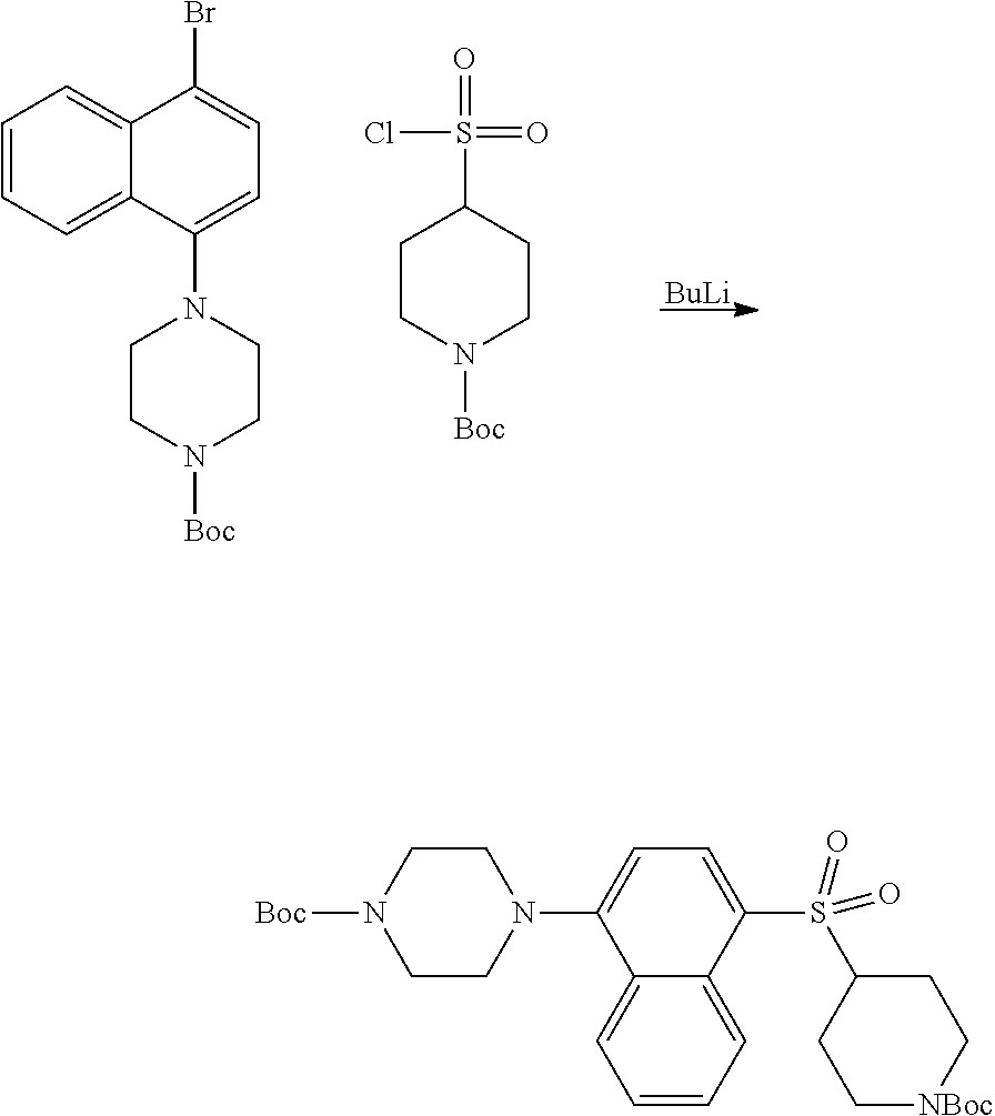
C1=CC=C2C(=C1)C(Br)=CC=C2N1CCN([Boc])CC1.C1CN([Boc])CCC1S(Cl)(=O)=O.[BuLi].C1CN(C2=CC=C(S(=O)(C3CC[NBoc]CC3)=O)C3=CC=CC=C23)CCN1[Boc]
